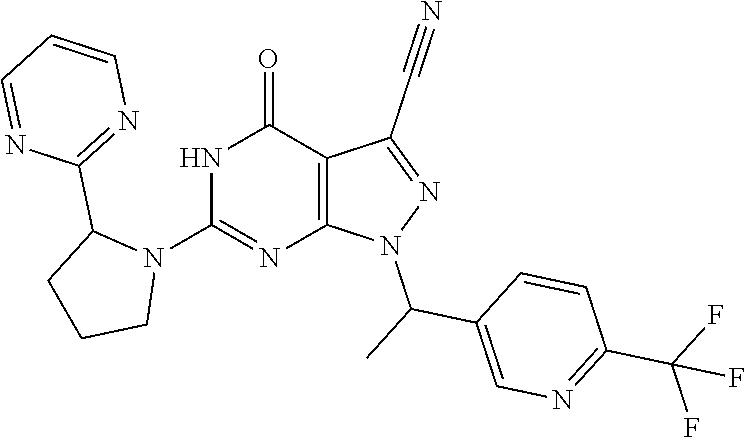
N1(C2=NC3=C(C(=O)N2)C(C#N)=NN3C(C)C2=CN=C(C(F)(F)F)C=C2)C(C2=NC=CC=N2)CCC1
